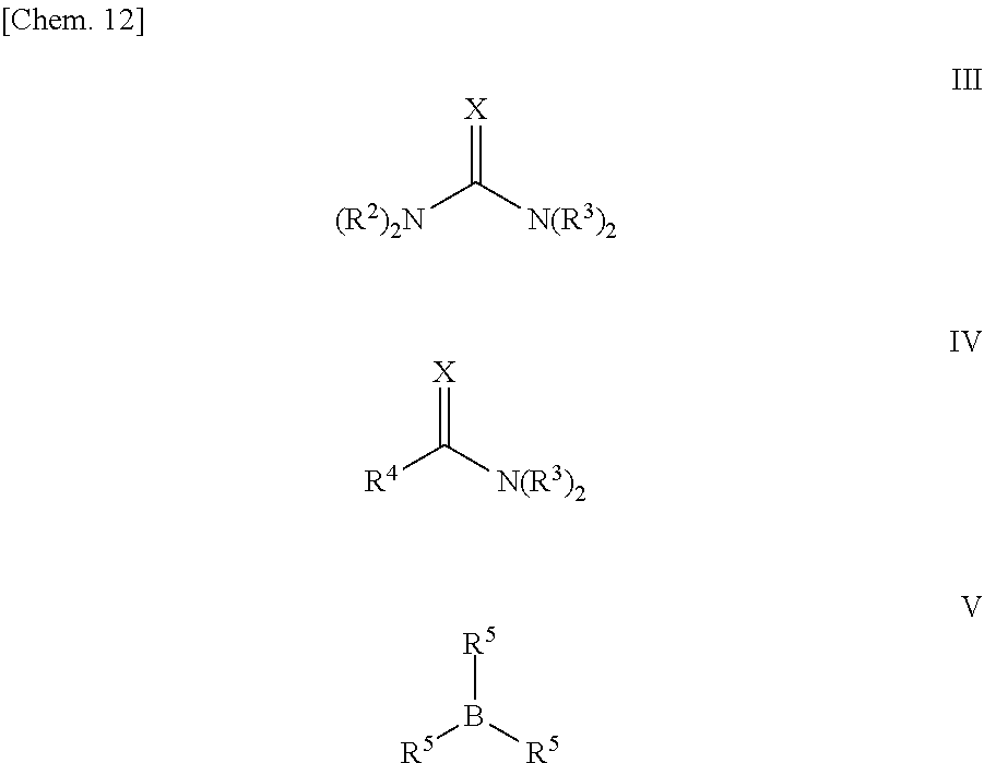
[X]=C([N(R3)2])[(R2)2N].[X]=C([N(R3)2])[R4].[R5]B([R5])[R5]
